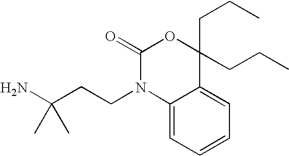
NC(CCN1C2=CC=CC=C2C(CCC)(CCC)OC1=O)(C)C
